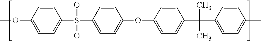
COC1=CC=C(S(=O)(=O)C2=CC=C(OC3=CC=C(C(C)(C)C4=CC=C(C)C=C4)C=C3)C=C2)C=C1
